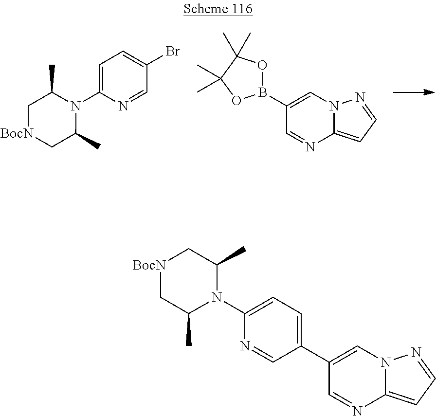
C1=C(N2C(C)C[BocN]CC2C)N=CC(Br)=C1.C1(B2OC(C)(C)C(C)(C)O2)=CN2C(=CC=N2)N=C1.N1=CC(C2=CN3C(=CC=N3)N=C2)=CC=C1N1C(C)C[BocN]CC1C
